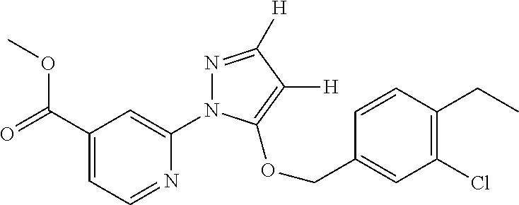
O(C(C1=CC=NC(N2N=C([H])C([H])=C2OCC2=CC(Cl)=C(CC)C=C2)=C1)=O)C
